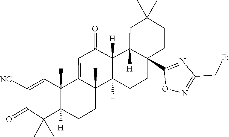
C1(=O)C(C)(C)C2([H])C(C)(C=C1[NC])C1=CC(=O)C3([H])C4([H])CC(C)(C)CCC4(C4=NC(CF)=NO4)CCC3(C)C1(C)CC2
